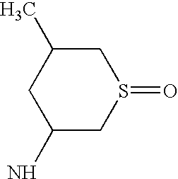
C1(N)CS(=O)CC(C)C1
